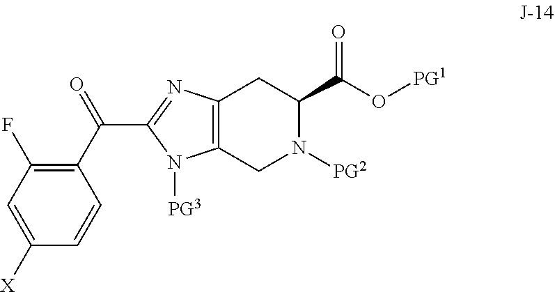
C(C1=NC2=C(N1[PG3])CN([PG2])C(C(O[PG1])=O)C2)(C1=C(F)C=C([X])C=C1)=O
